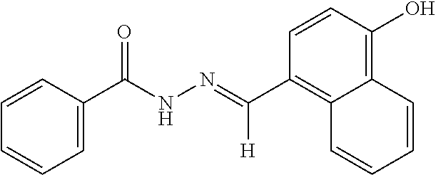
C1(O)=C2C=CC=CC2=C(C([H])=NNC(C2=CC=CC=C2)=O)C=C1
